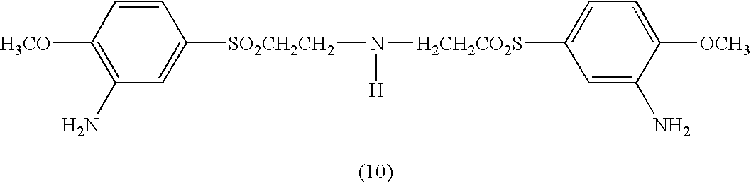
N([H])([H2CH2CO2S]C1=CC=C([OCH3])C(N)=C1)[SO2CH2CH2]C1=CC(N)=C([H3CO])C=C1
